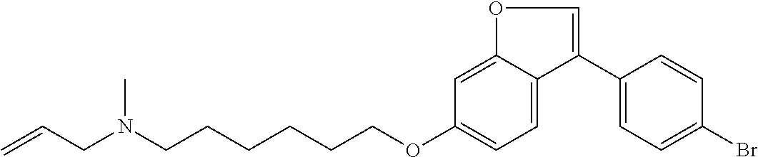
C1(C2=COC3=CC(OCCCCCCN(CC=C)C)=CC=C23)=CC=C(Br)C=C1
